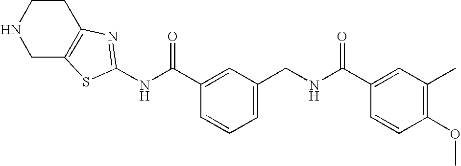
N(C(C1=CC(CNC(C2=CC(C)=C(OC)C=C2)=O)=CC=C1)=O)C1=NC2=C(CNCC2)S1
